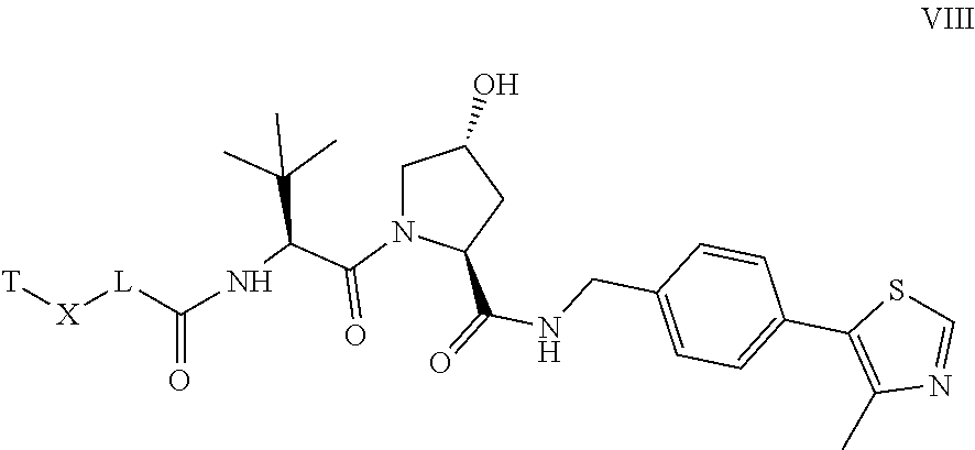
C1N(C(C(NC([L][X][T])=O)C(C)(C)C)=O)C(C(=O)NCC2=CC=C(C3=C(C)N=CS3)C=C2)CC1O
